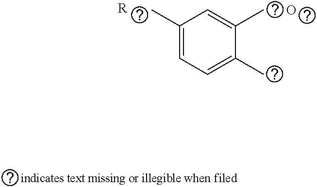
C1(C)=CC=C(C)C(C)=C1.O.[R]
